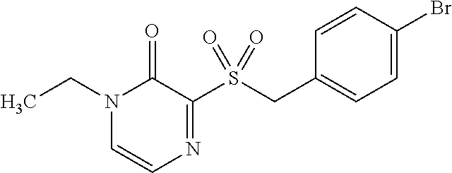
CCN1C=CN=C(S(CC2=CC=C(Br)C=C2)(=O)=O)C1=O
